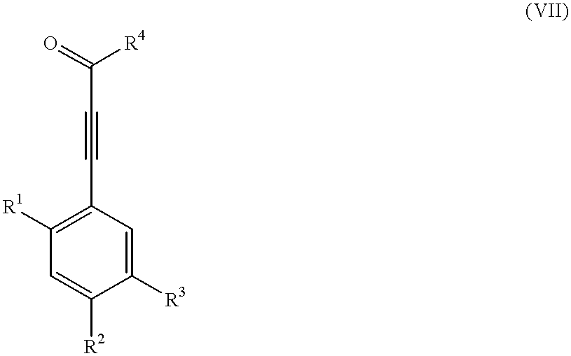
C1([R3])=CC(C#CC([R4])=O)=C([R1])C=C1[R2]
